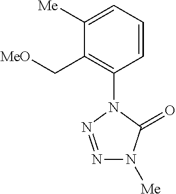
C1([Me])=CC=CC(N2C(=O)N([Me])N=N2)=C1C[MeO]
